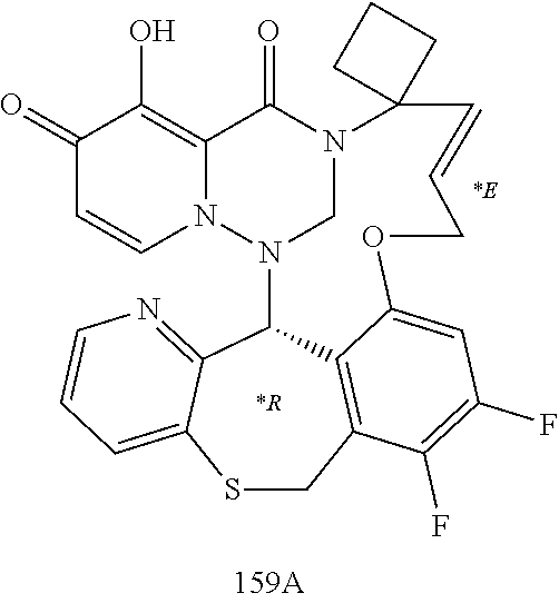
C1(=O)C=CN2C(=C1O)C(=O)N1CN2C2C3=NC=CC=C3SCC3=C2C(=CC(F)=C3F)OCC=CC12CCC2.[*R].[*E]
